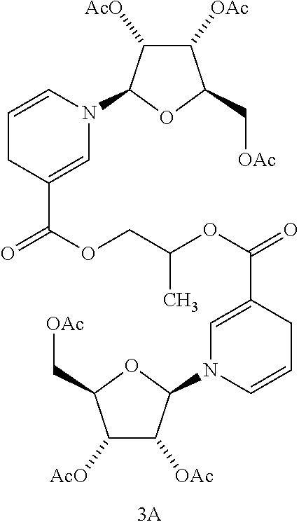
C1=CN(C2C([AcO])C([OAc])C(C[OAc])O2)C=C(C(OCC(OC(=O)C2=CN(C3C([OAc])C([AcO])C(C[OAc])O3)C=CC2)C)=O)C1
